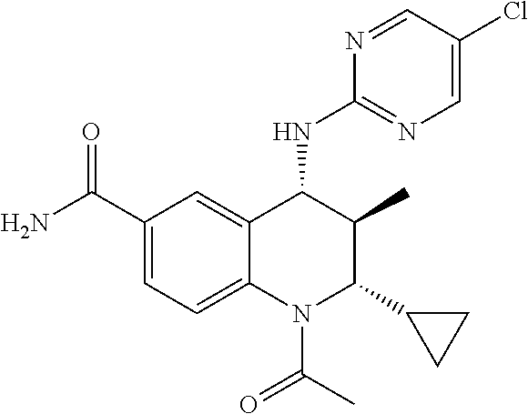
C12=CC(C(N)=O)=CC=C1N(C(C)=O)C(C1CC1)C(C)C2NC1=NC=C(Cl)C=N1
